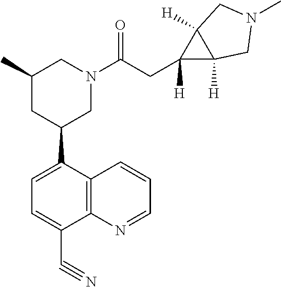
C1(C2CN(C(CC3([H])C4([H])C3([H])CN(C)C4)=O)CC(C)C2)=CC=C(C#N)C2=C1C=CC=N2
